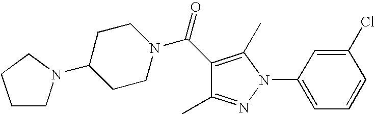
C1(C)=NN(C2=CC=CC(Cl)=C2)C(C)=C1C(=O)N1CCC(N2CCCC2)CC1
